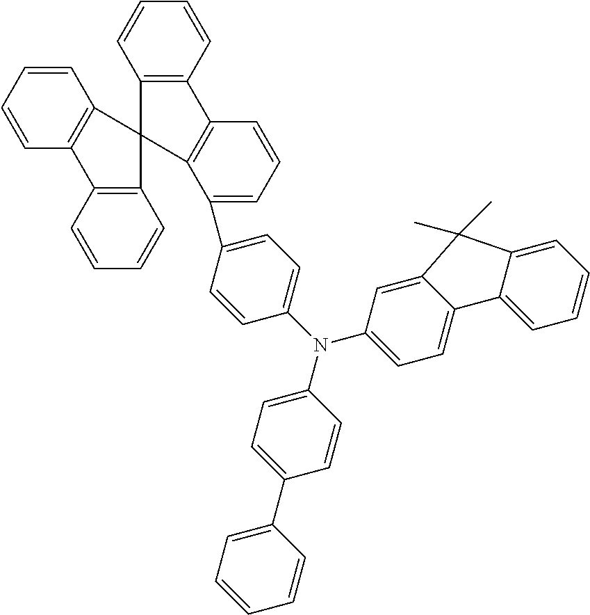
C1(C2=CC=CC=C2)=CC=C(N(C2=CC=C3C(=C2)C(C)(C)C2=CC=CC=C32)C2=CC=C(C3=CC=CC4=C3C3(C5=C4C=CC=C5)C4=C(C=CC=C4)C4=C3C=CC=C4)C=C2)C=C1
